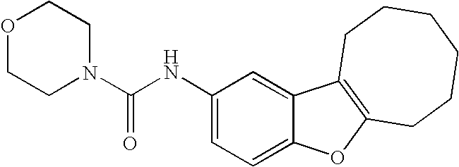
C1(NC(N2CCOCC2)=O)=CC=C2C(=C1)C1=C(O2)CCCCCC1
